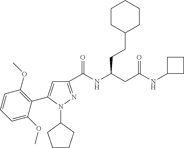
C1(C(NC(CC(NC2CCC2)=O)CCC2CCCCC2)=O)=NN(C2CCCC2)C(C2=C(OC)C=CC=C2OC)=C1
